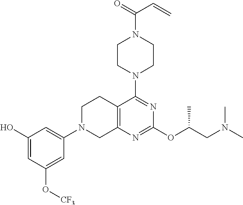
C1(O)=CC(O[CF3])=CC(N2CC3=C(CC2)C(N2CCN(C(=O)C=C)CC2)=NC(OC(CN(C)C)C)=N3)=C1
